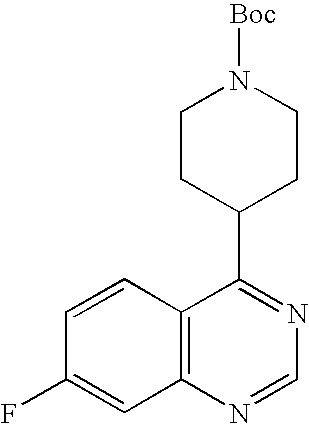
C12=C(N=CN=C1C1CCN([Boc])CC1)C=C(F)C=C2
